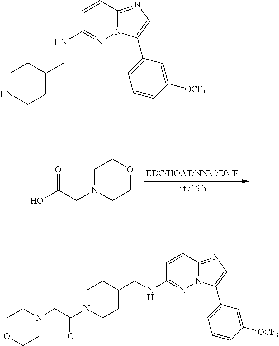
C1=CC2=NC=C(C3=CC=CC([OCF3])=C3)N2N=C1NCC1CCNCC1.OC(CN1CCOCC1)=O.C1=CC2=NC=C(C3=CC=CC([OCF3])=C3)N2N=C1NCC1CCN(C(CN2CCOCC2)=O)CC1
